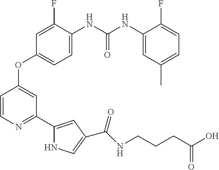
C1=C(NC(NC2=CC(C)=CC=C2F)=O)C(F)=CC(OC2=CC(C3=CC(C(NCCCC(O)=O)=O)=CN3)=NC=C2)=C1
